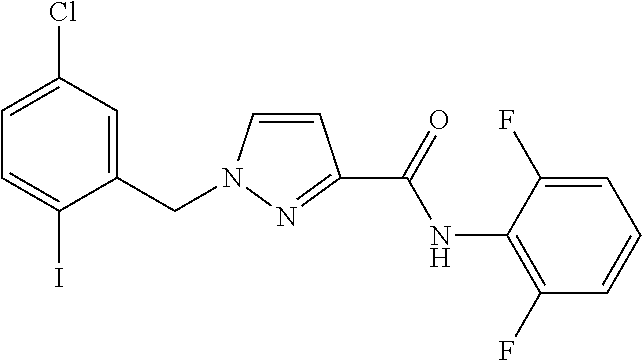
C1=C(Cl)C=C(CN2C=CC(C(=O)NC3=C(F)C=CC=C3F)=N2)C(I)=C1
